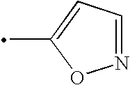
N1=CC=C(C)O1
